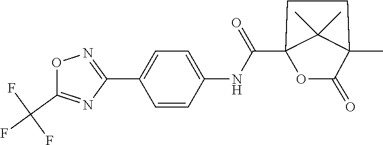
C1=CC(NC(C23OC(=O)C(C)(C2(C)C)CC3)=O)=CC=C1C1=NOC(C(F)(F)F)=N1
